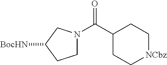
C1N(C(C2CC[NCbz]CC2)=O)CC([BocHN])C1
